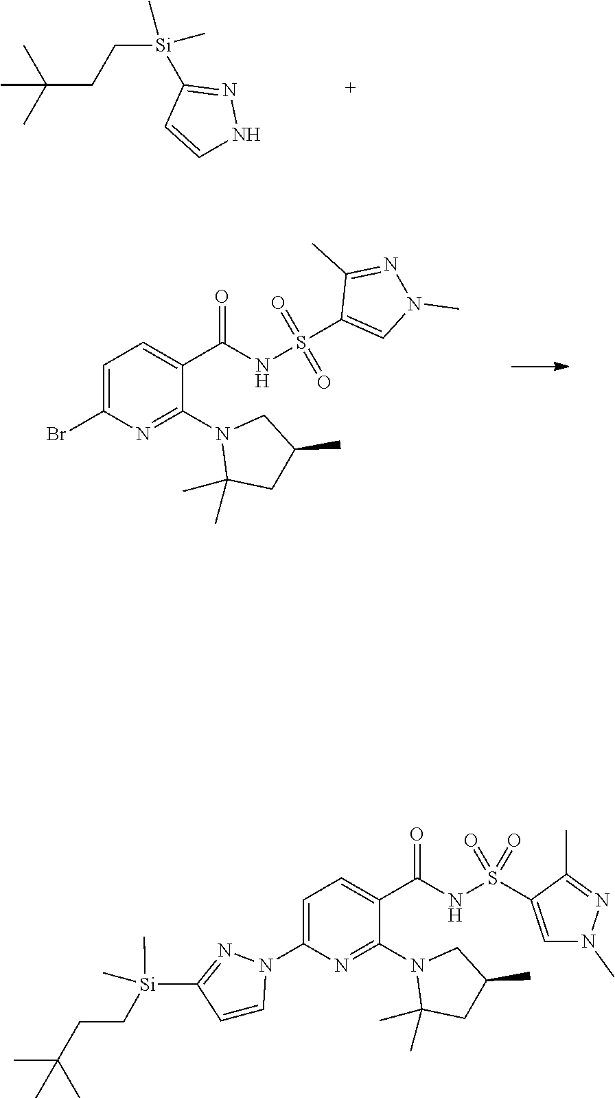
CC(C)(CC[Si](C)(C)C1=NNC=C1)C.C1=C(Br)N=C(N2C(C)(C)CC(C)C2)C(C(NS(C2=CN(C)N=C2C)(=O)=O)=O)=C1.C1=C(N2N=C([Si](CCC(C)(C)C)(C)C)C=C2)N=C(N2C(C)(C)CC(C)C2)C(C(NS(=O)(=O)C2=CN(C)N=C2C)=O)=C1
